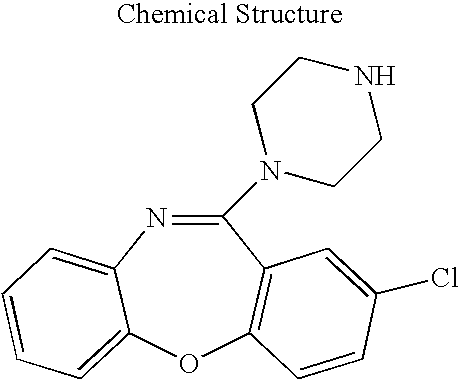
C1(N2CCNCC2)=NC2=CC=CC=C2OC2=C1C=C(Cl)C=C2
